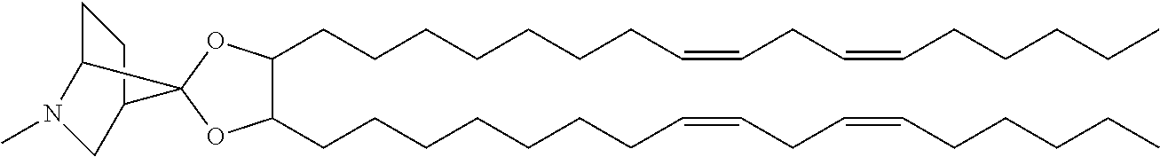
C1C2N(C)CC(C1)C21OC(CCCCCCCC=CCC=CCCCCC)C(CCCCCCCC=CCC=CCCCCC)O1
